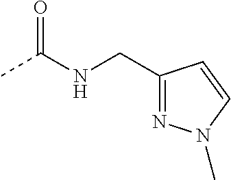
CC(=O)NCC1=NN(C)C=C1
